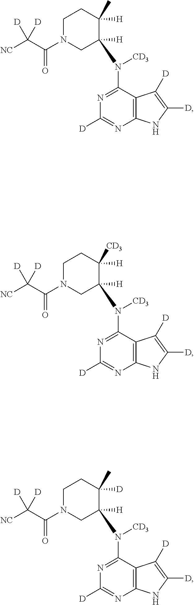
C12=C(C(N([CD3])C3([H])CN(C(C([NC])([D])[D])=O)CCC3([H])C)=NC([D])=N1)C([D])=C([D])N2.C12=C(C(N([CD3])C3([H])CN(C(C([NC])([D])[D])=O)CCC3([H])[CD3])=NC([D])=N1)C([D])=C([D])N2.C12=C(C(N([CD3])C3([H])CN(C(C([NC])([D])[D])=O)CCC3([D])C)=NC([D])=N1)C([D])=C([D])N2
